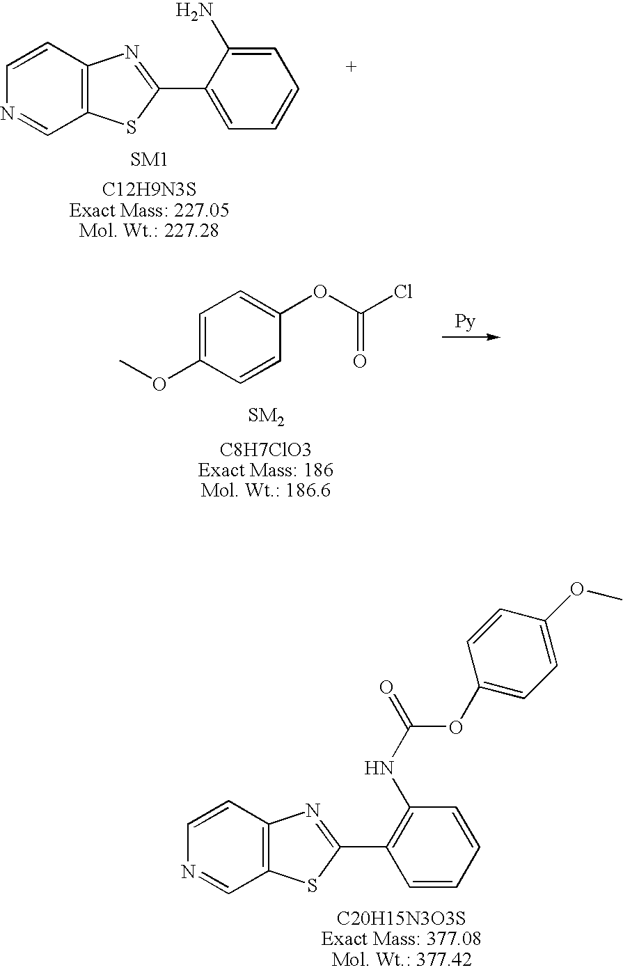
C1=CC2=C(C=N1)SC(C1=C(NC(=O)OC3=CC=C(OC)C=C3)C=CC=C1)=N2.C1=CC2=C(C=N1)SC(C1=CC=CC=C1N)=N2.C1=C(OC)C=CC(OC(Cl)=O)=C1
